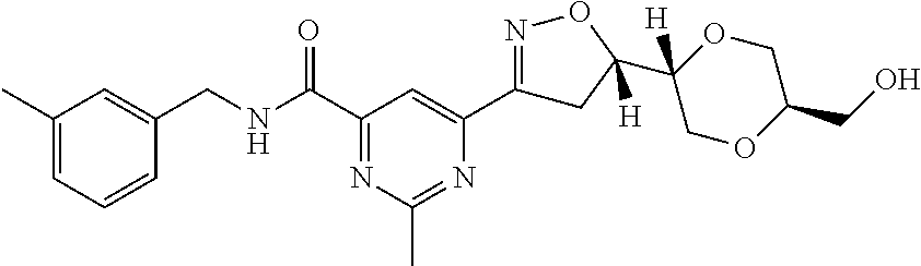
C1(C)=CC=CC(CNC(C2=NC(C)=NC(C3=NOC(C4([H])OCC(CO)OC4)([H])C3)=C2)=O)=C1
